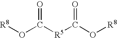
[R8]OC([R5]C(O[R8])=O)=O
